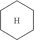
C1CCCCC1.[H]
